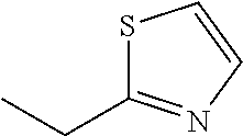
S1C(CC)=NC=C1
